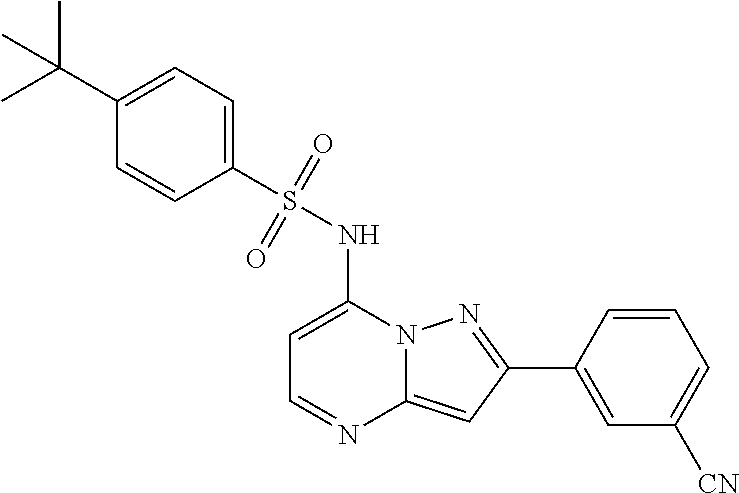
C1=C(NS(C2=CC=C(C(C)(C)C)C=C2)(=O)=O)N2C(=CC(C3=CC([CN])=CC=C3)=N2)N=C1
